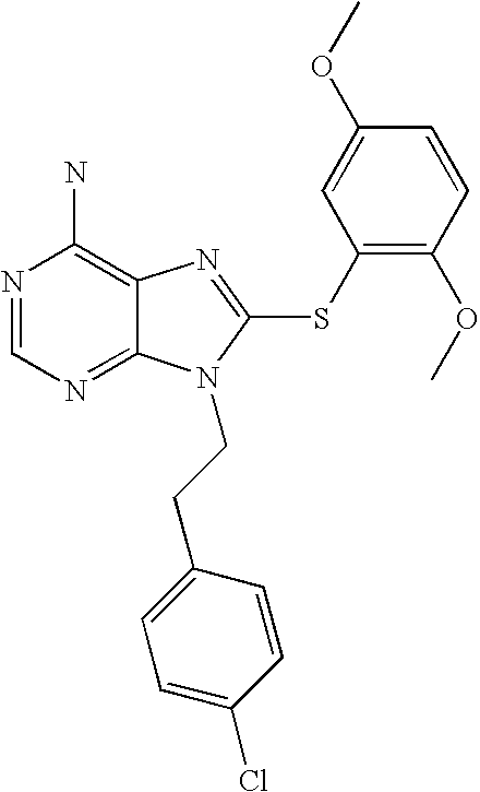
N1=CN=C2C(=C1N)N=C(SC1=C(OC)C=CC(OC)=C1)N2CCC1=CC=C(Cl)C=C1
